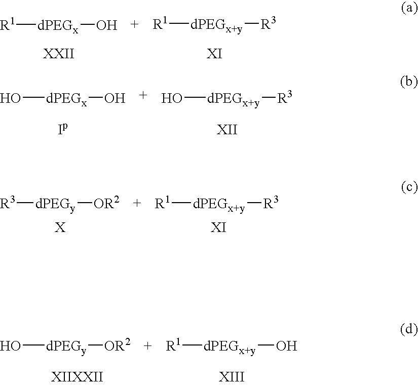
[R1][dPEGx]O.[R1][dPEGx+y][R3].O[dPEGx]O.O[dPEGx+y][R3].[R3][dPEGy][OR2].[R1][dPEGx+y][R3].O[dPEGy][OR2].[R1][dPEGx+y]O
